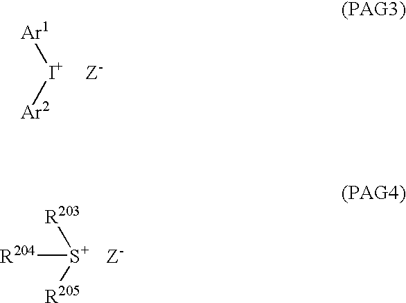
[Ar1][I+][Ar2].[Z-].[R204][S+]([R203])[R205].[Z-]
